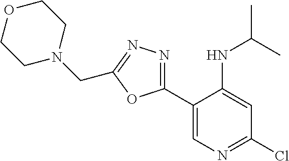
C1(C2=CN=C(Cl)C=C2NC(C)C)=NN=C(CN2CCOCC2)O1
